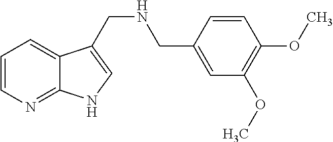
C1=CN=C2C(=C1)C(CNCC1=CC(OC)=C(OC)C=C1)=CN2
